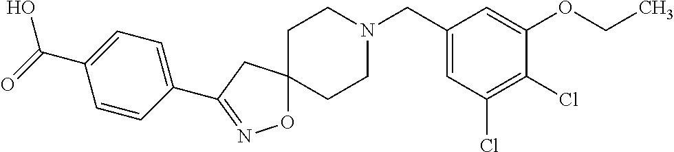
O1C2(CC(C3=CC=C(C(=O)O)C=C3)=N1)CCN(CC1=CC(Cl)=C(Cl)C(OCC)=C1)CC2
